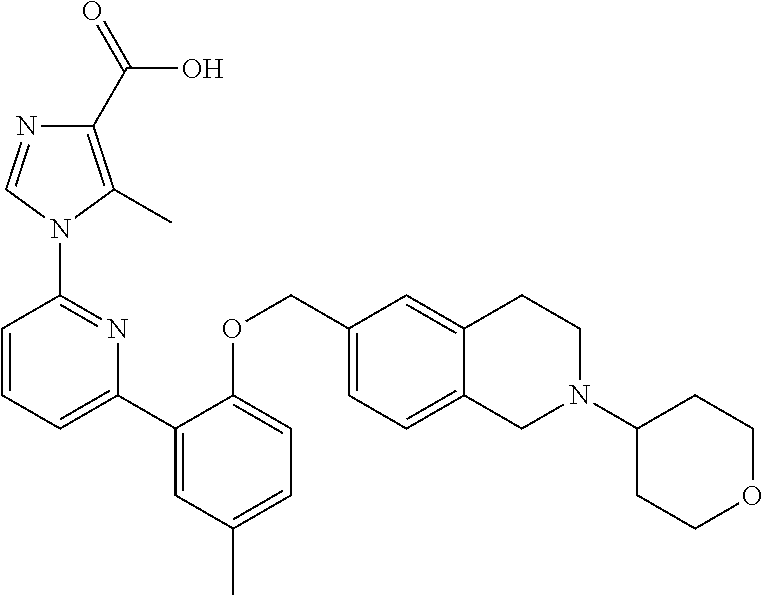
C1=C(C2=CC=CC(N3C(C)=C(C(=O)O)N=C3)=N2)C(OCC2=CC=C3C(=C2)CCN(C2CCOCC2)C3)=CC=C1C
